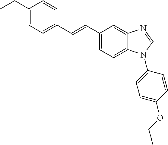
C1(CC)=CC=C(C=CC2=CC=C3C(=C2)N=CN3C2=CC=C(OCC)C=C2)C=C1
